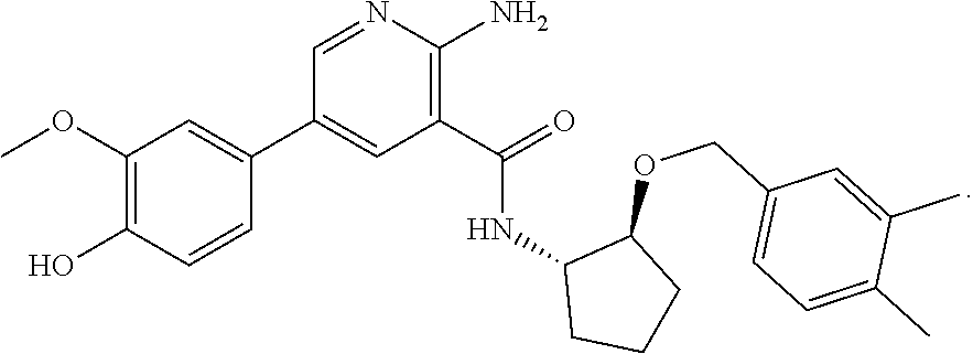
C1=NC(N)=C(C(=O)NC2CCCC2OCC2=CC=C(C)C(C)=C2)C=C1C1=CC(OC)=C(O)C=C1
